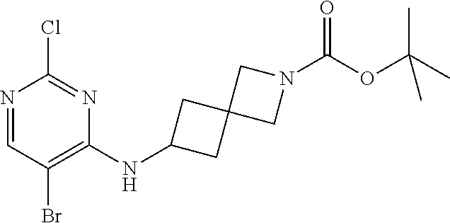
N1=CC(Br)=C(NC2CC3(C2)CN(C(OC(C)(C)C)=O)C3)N=C1Cl
